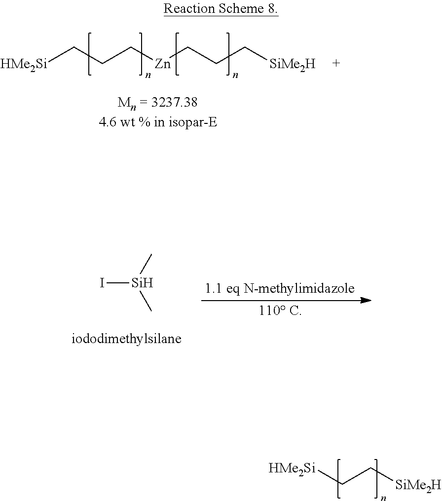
[HMe2Si]CCC[Zn]CCC[SiMe2H].C[Si](C)I.[HMe2Si]CC[SiMe2H]
